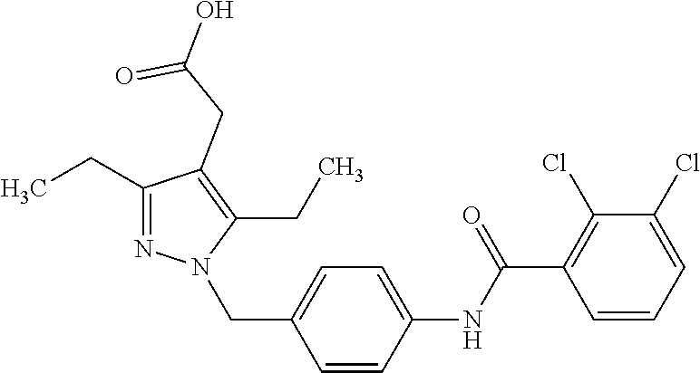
C1(CC)=NN(CC2=CC=C(NC(C3=C(Cl)C(Cl)=CC=C3)=O)C=C2)C(CC)=C1CC(=O)O
